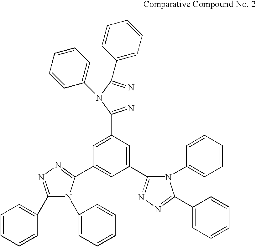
C1=C(C2=NN=C(C3=CC=CC=C3)N2C2=CC=CC=C2)C=C(C2=NN=C(C3=CC=CC=C3)N2C2=CC=CC=C2)C=C1C1=NN=C(C2=CC=CC=C2)N1C1=CC=CC=C1
